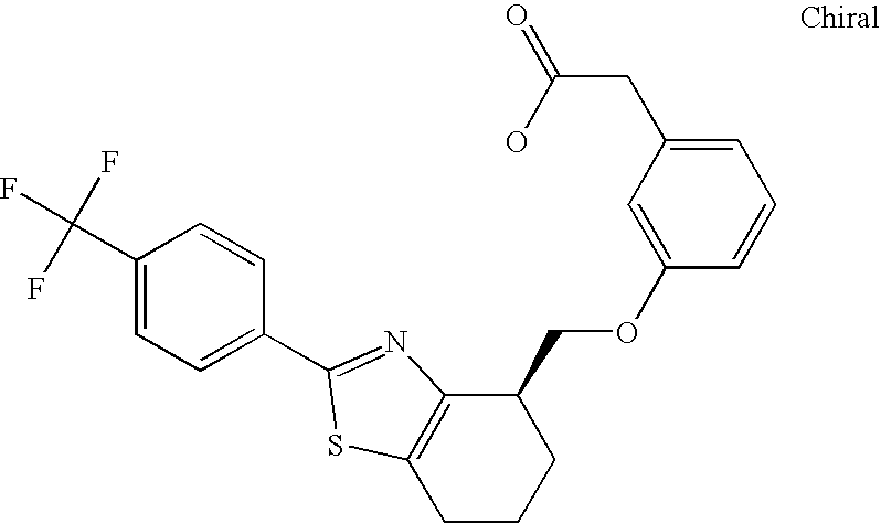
C1(C(F)(F)F)=CC=C(C2=NC3=C(CCCC3COC3=CC(CC(=O)O)=CC=C3)S2)C=C1
